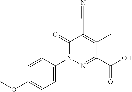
C1=C(N2N=C(C(O)=O)C(C)=C(C#N)C2=O)C=CC(OC)=C1
